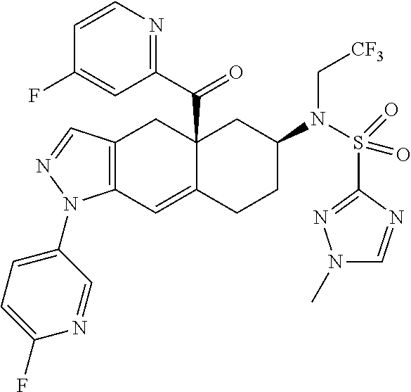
C12(C(C3=NC=CC(F)=C3)=O)C(=CC3=C(C1)C=NN3C1=CC=C(F)N=C1)CCC(N(S(C1=NN(C)C=N1)(=O)=O)C[CF3])C2
